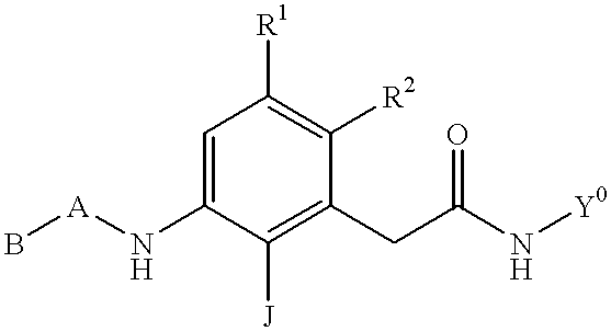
C1=C(N[A]B)C([J])=C(CC(N[Y0])=O)C([R2])=C1[R1]
